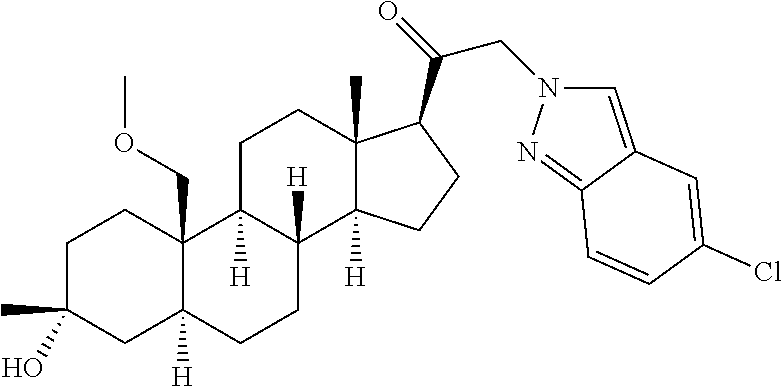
C1C(C)(O)CC2([H])C(COC)(C1)C1([H])C([H])(CC2)C2([H])C(C)(CC1)C(C(CN1C=C3C(=N1)C=CC(Cl)=C3)=O)CC2
